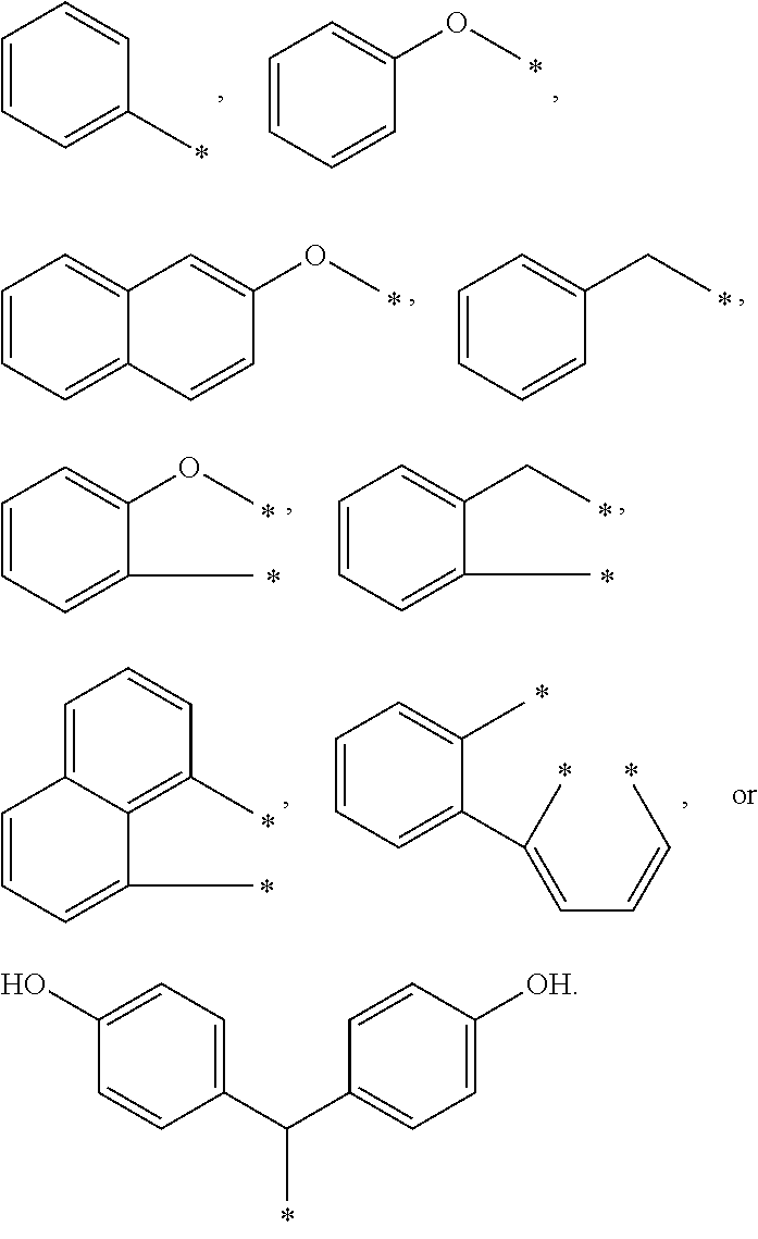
C1=CC=C(C)C=C1.C1=CC=CC(OC)=C1.C12=CC=CC=C1C=CC(OC)=C2.C1=CC=CC(CC)=C1.C1=CC=C(C)C(OC)=C1.C1=CC=C(C)C(CC)=C1.C1=CC=C(C(=CC=CC)C)C(C)=C1.C1=CC=C(C)C2=C(C)C=CC=C12.C1(C(C2=CC=C([OH])C=C2)C)=CC=C(O)C=C1
